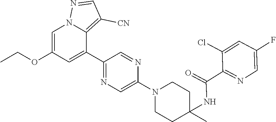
C1=C(OCC)C=C(C2=NC=C(N3CCC(C)(NC(=O)C4=NC=C(F)C=C4Cl)CC3)N=C2)C2=C([CN])C=NN12
